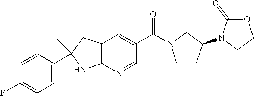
C12=C(N=CC(C(=O)N3CCC(N4CCOC4=O)C3)=C1)NC(C)(C1=CC=C(F)C=C1)C2
